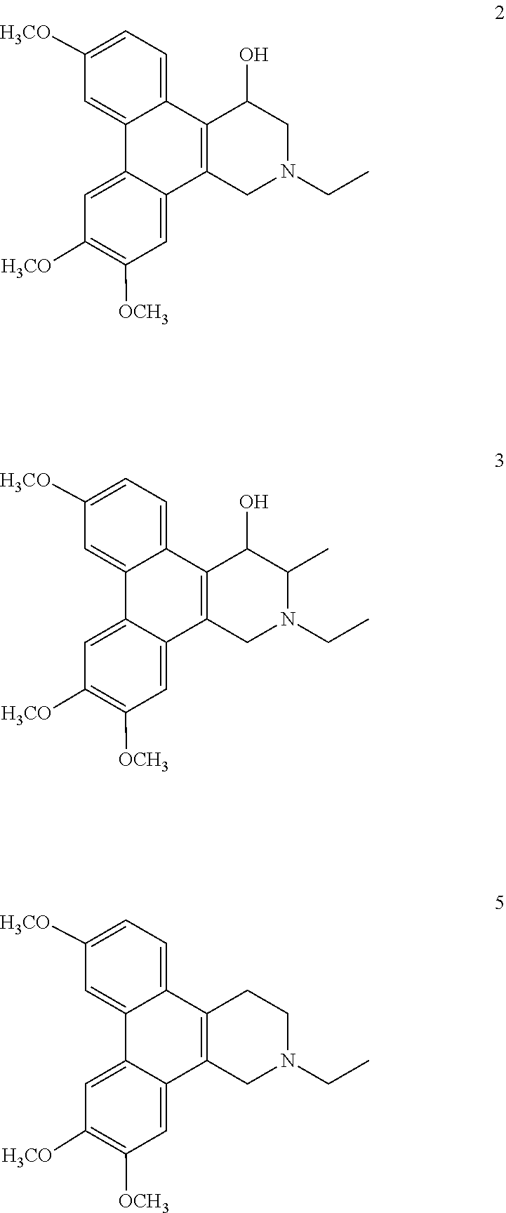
[H3CO]C1=CC=C2C3=C(CN(CC)CC3)C3=CC([OCH3])=C([H3CO])C=C3C2=C1.C1=C([H3CO])C=C2C(=C1)C1=C(CN(CC)CC1O)C1=CC([OCH3])=C([H3CO])C=C21.[OCH3]C1=C([H3CO])C=C2C3=CC([H3CO])=CC=C3C3=C(CN(CC)C(C)C3O)C2=C1
